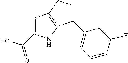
C1=C(C(O)=O)NC2=C1CCC2C1=CC=CC(F)=C1
